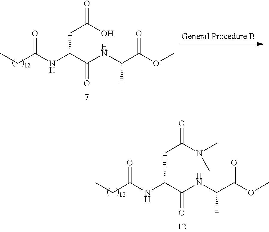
O=C(NC(C(NC(C(OC)=O)C)=O)CC(=O)O)CC.O=C(NC(C(NC(C(OC)=O)C)=O)CC(=O)N(C)C)CC
